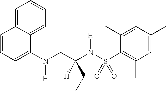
C1=CC=C(N(CC(N(S(C2=C(C)C=C(C)C=C2C)(=O)=O)[H])([H])CC)[H])C2=CC=CC=C12
